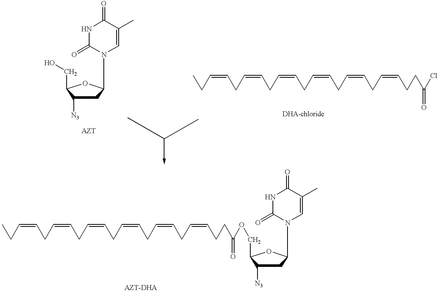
C(C1C([N3])CC(N2C=C(C)C(=O)NC2=O)O1)O.C(C1C([N3])CC(N2C=C(C)C(=O)NC2=O)O1)OC(CCC=CCC=CCC=CCC=CCC=CCC=CCC)=O.ClC(CCC=CCC=CCC=CCC=CCC=CCC=CCC)=O
